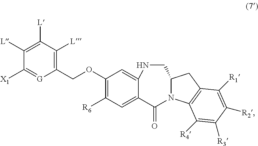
C1(COC2=C([R6])C=C3C(=C2)NCC2N(C3=O)C3=C(C2)C([R1])=C([R2])C([R3])=C3[R4])=C([L])C([L])=C([L])C([X1])=[G]1
